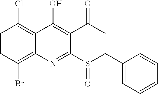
C1=CC(Br)=C2C(=C1Cl)C(O)=C(C(C)=O)C(S(CC1=CC=CC=C1)=O)=N2
